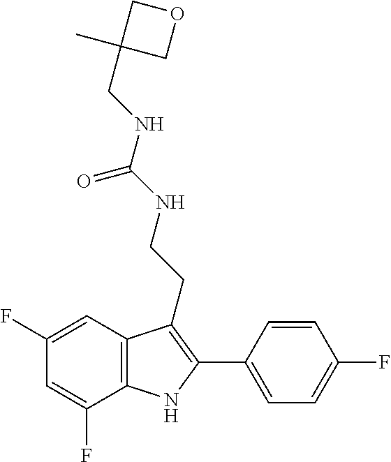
N(C(=O)NCCC1=C(C2=CC=C(F)C=C2)NC2=C1C=C(F)C=C2F)CC1(C)COC1
